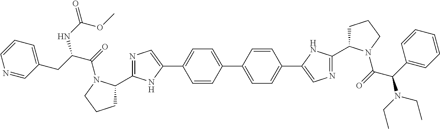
C1=CC(C2=CC=C(C3=CN=C(C4CCCN4C(=O)C(C4=CC=CC=C4)N(CC)CC)N3)C=C2)=CC=C1C1=CN=C(C2CCCN2C(=O)C(CC2=CC=CN=C2)NC(=O)OC)N1
